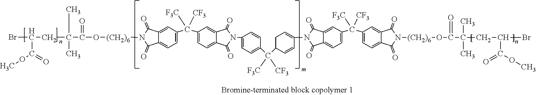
BrC(CC(C)(C)C(=O)O[(CH2)6]N1C(=O)C2=CC(C([F3C])([CF3])C3=CC=C4C(=C3)C(=O)N(C3=CC=C(C(C5C=CC(N6C(=O)C7=CC(C([F3C])(C8=CC=C9C(=C8)C(=O)N([(CH2)6]OC(C(C)(C)CC(Br)C(=O)OC)=O)C9=O)[CF3])=CC=C7C6=O)=CC5)([F3C])[CF3])C=C3)C4=O)=CC=C2C1=O)C(=O)OC
